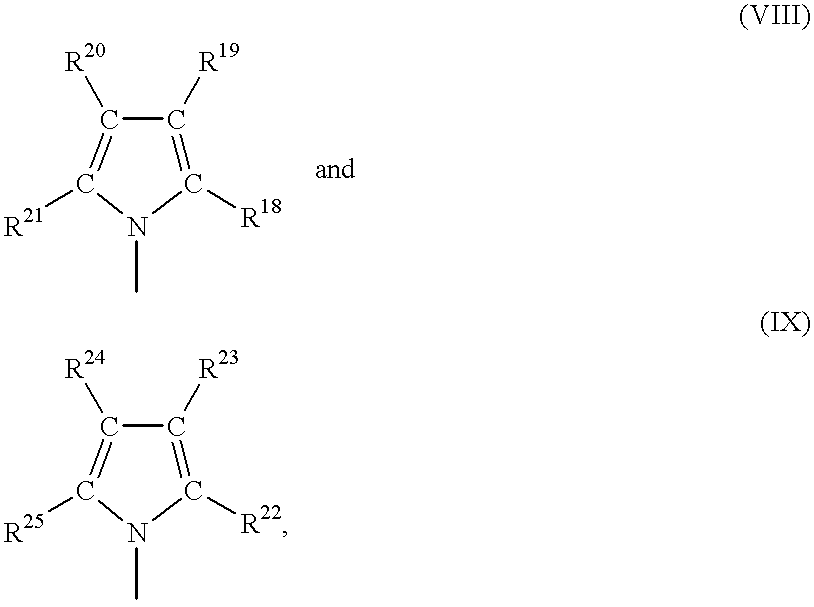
C1([R18])=C([R19])C([R20])=C([R21])N1C.C1([R22])=C([R23])C([R24])=C([R25])N1C
